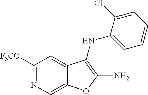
C1([F3CO])=NC=C2C(=C1)C(NC1=CC=CC=C1Cl)=C(N)O2
